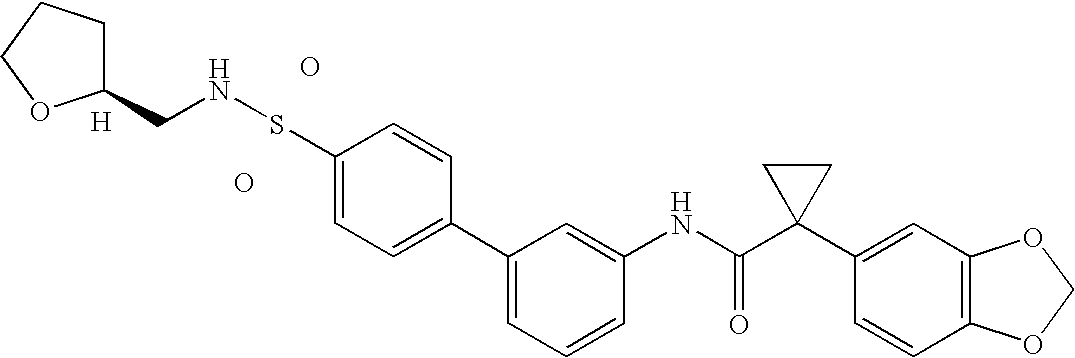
O.O.C1(C2=CC=C(SNCC3CCCO3)C=C2)=CC=CC(NC(C2(C3=CC4=C(C=C3)OCO4)CC2)=O)=C1.[H]
